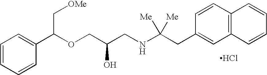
C1=CC=CC(C(OCC(CNC(CC2=CC3=C(C=C2)C=CC=C3)([Me])[Me])O)C[OMe])=C1.Cl
